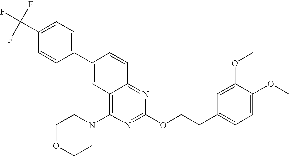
C1(C2=CC3=C(N4CCOCC4)N=C(OCCC4=CC=C(OC)C(OC)=C4)N=C3C=C2)=CC=C(C(F)(F)F)C=C1
